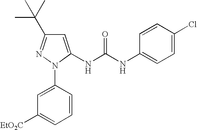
C1=C(NC(NC2=CC=C(Cl)C=C2)=O)N(C2=CC([EtO2C])=CC=C2)N=C1C(C)(C)C
